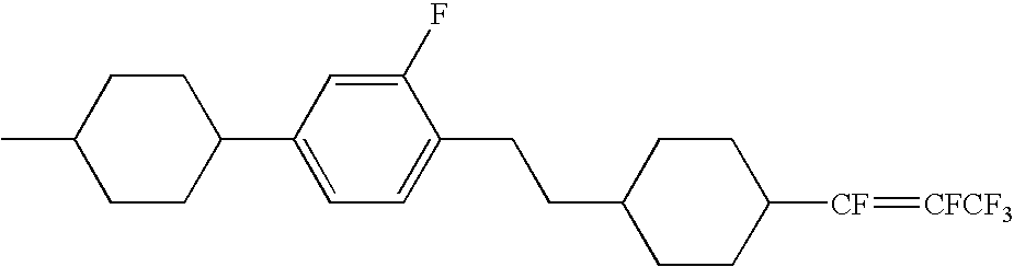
C1CC([CF]=[CFCF3])CCC1CCC1=CC=C(C2CCC(C)CC2)C=C1F
